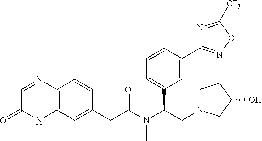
C12=C(C=C(CC(N(C(CN3CCC(O)C3)C3=CC=CC(C4=NOC([CF3])=N4)=C3)C)=O)C=C1)NC(=O)C=N2
